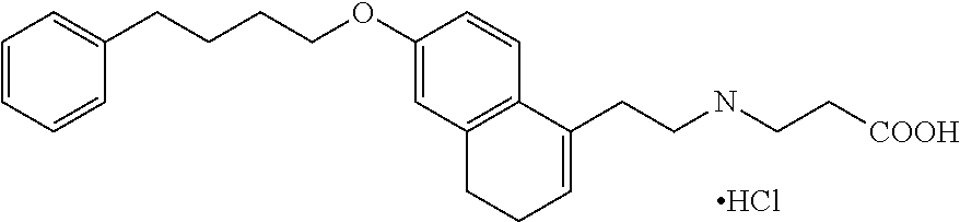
Cl.C(CCCOC1=CC2=C(C=C1)C(CCNCC[COOH])=CCC2)C1=CC=CC=C1
